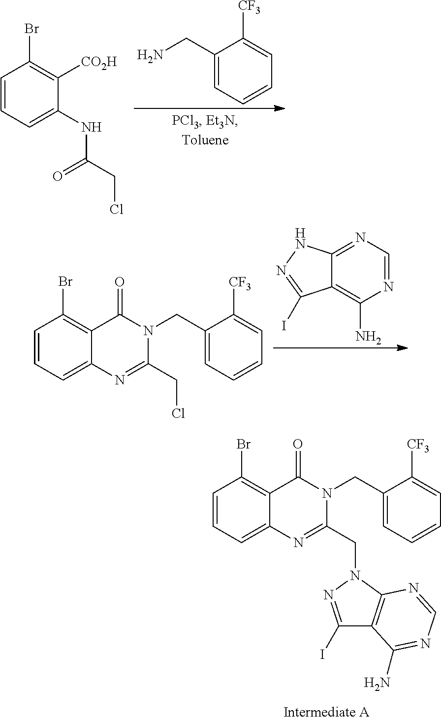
N1=C2C(=C(N)N=C1)C(I)=NN2.C1=CC=C2C(=C1Br)C(=O)N(CC1=CC=CC=C1[CF3])C(CCl)=N2.C1=CC=C2C(=C1Br)C(=O)N(CC1=CC=CC=C1[CF3])C(CN1N=C(I)C3=C1N=CN=C3N)=N2.C1(CN)=CC=CC=C1[CF3].C1=CC=C(NC(CCl)=O)C([CO2H])=C1Br
